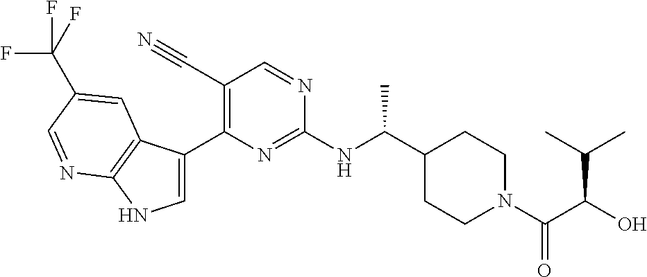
C1(C#N)=C(C2=CNC3=C2C=C(C(F)(F)F)C=N3)N=C(NC(C2CCN(C(C(O)C(C)C)=O)CC2)C)N=C1
